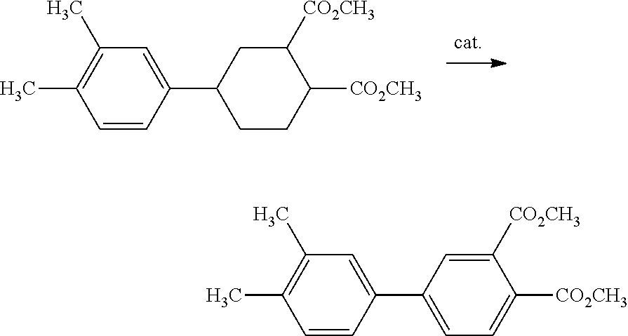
C1=CC(C2CCC([CO2CH3])C([CO2CH3])C2)=CC(C)=C1C.C1=CC(C2=CC=C([CO2CH3])C([CO2CH3])=C2)=CC(C)=C1C
